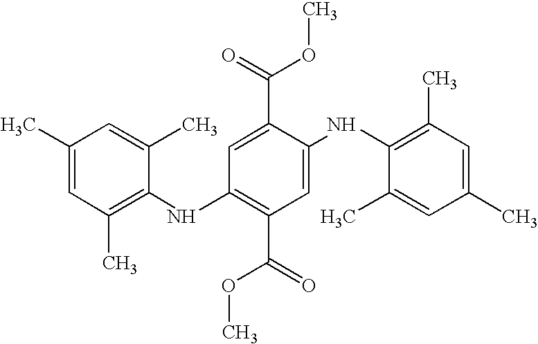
C1(C)=CC(C)=C(NC2=C(C(=O)OC)C=C(NC3=C(C)C=C(C)C=C3C)C(C(=O)OC)=C2)C(C)=C1
